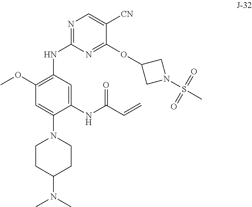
C1CC(N(C)C)CCN1C1=CC(OC)=C(NC2=NC=C([CN])C(OC3CN(S(C)(=O)=O)C3)=N2)C=C1NC(C=C)=O
